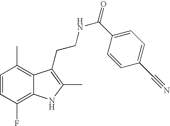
C1=CC(F)=C2C(=C1C)C(CCNC(=O)C1=CC=C(C#N)C=C1)=C(C)N2
